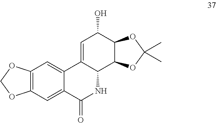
C12=CC(O)C3C(C1NC(=O)C1=CC4=C(C=C21)OCO4)OC(C)(C)O3
